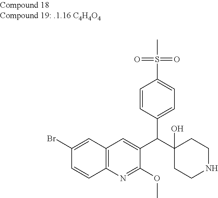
C1=CC(C(C2(O)CCNCC2)C2=CC3=C(N=C2OC)C=CC(Br)=C3)=CC=C1S(C)(=O)=O
